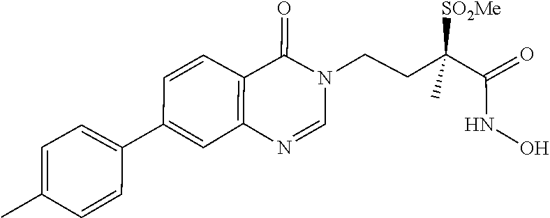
C1=NC2=C(C=CC(C3=CC=C(C)C=C3)=C2)C(=O)N1CCC(C(=O)NO)(C)[SO2Me]
